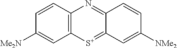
C1=CC([Me2N])=CC2=C1N=C1C(=[S+]2)C=C([NMe2])C=C1
